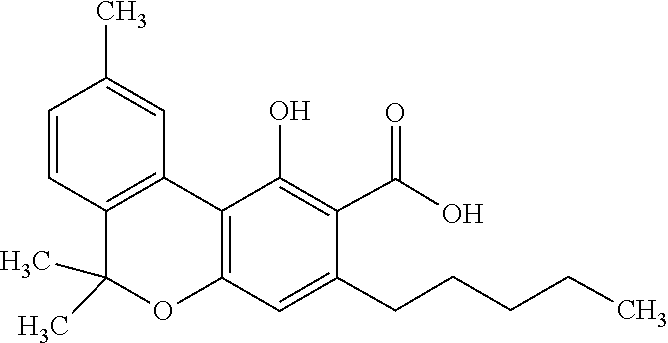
C1=CC(C)=CC2=C1C(C)(C)OC1=C2C(O)=C(C(=O)O)C(CCCCC)=C1
